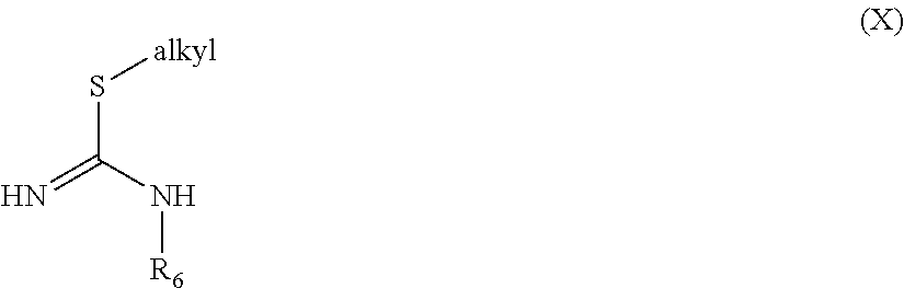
S(C(N[R6])=N)[alkyl]
